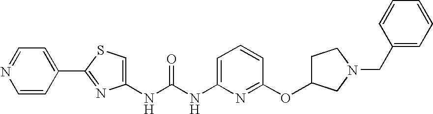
C(NC1=CC=CC(OC2CCN(CC3=CC=CC=C3)C2)=N1)(=O)NC1=CSC(C2=CC=NC=C2)=N1
